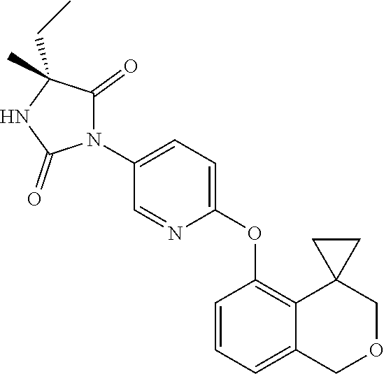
C1(=O)N(C2=CC=C(OC3=C4C(=CC=C3)COCC43CC3)N=C2)C(=O)NC1(C)CC
